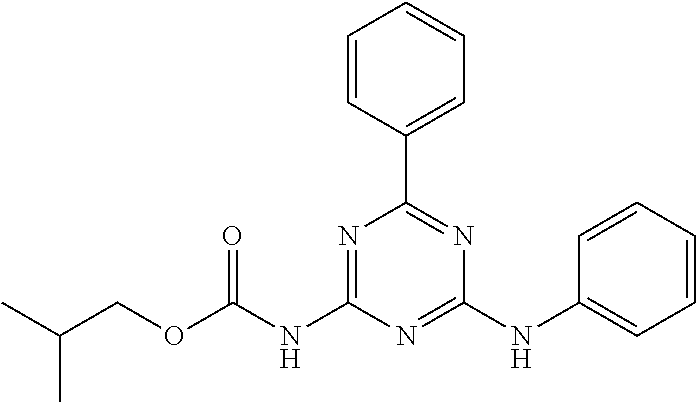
C(=O)(OCC(C)C)NC1=NC(C2=CC=CC=C2)=NC(NC2=CC=CC=C2)=N1
